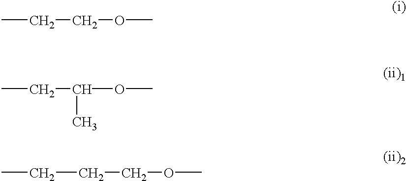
CCC(OC)C.C(CCOC)C.CCCOC
